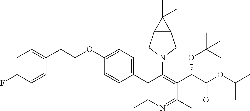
C1=C(F)C=CC(CCOC2=CC=C(C3=C(C)N=C(C)C(C(C(OC(C)C)=O)OC(C)(C)C)=C3N3CC4C(C3)C4(C)C)C=C2)=C1
